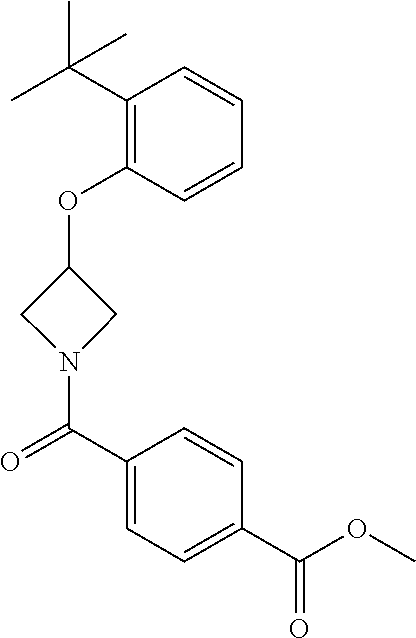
C1(OC2CN(C(C3=CC=C(C(=O)OC)C=C3)=O)C2)=C(C(C)(C)C)C=CC=C1
